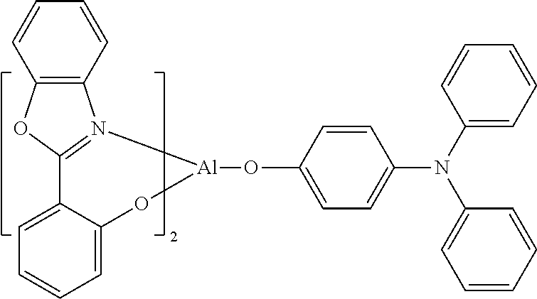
C12=N(C3=C(O1)C=CC=C3)[Al](OC1=CC=C(N(C3=CC=CC=C3)C3=CC=CC=C3)C=C1)OC1=CC=CC=C21
